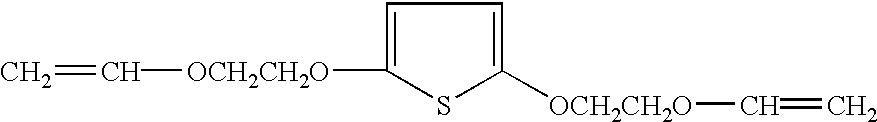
C=C[OCH2CH2O]C1=CC=C([OCH2CH2O]C=C)S1
